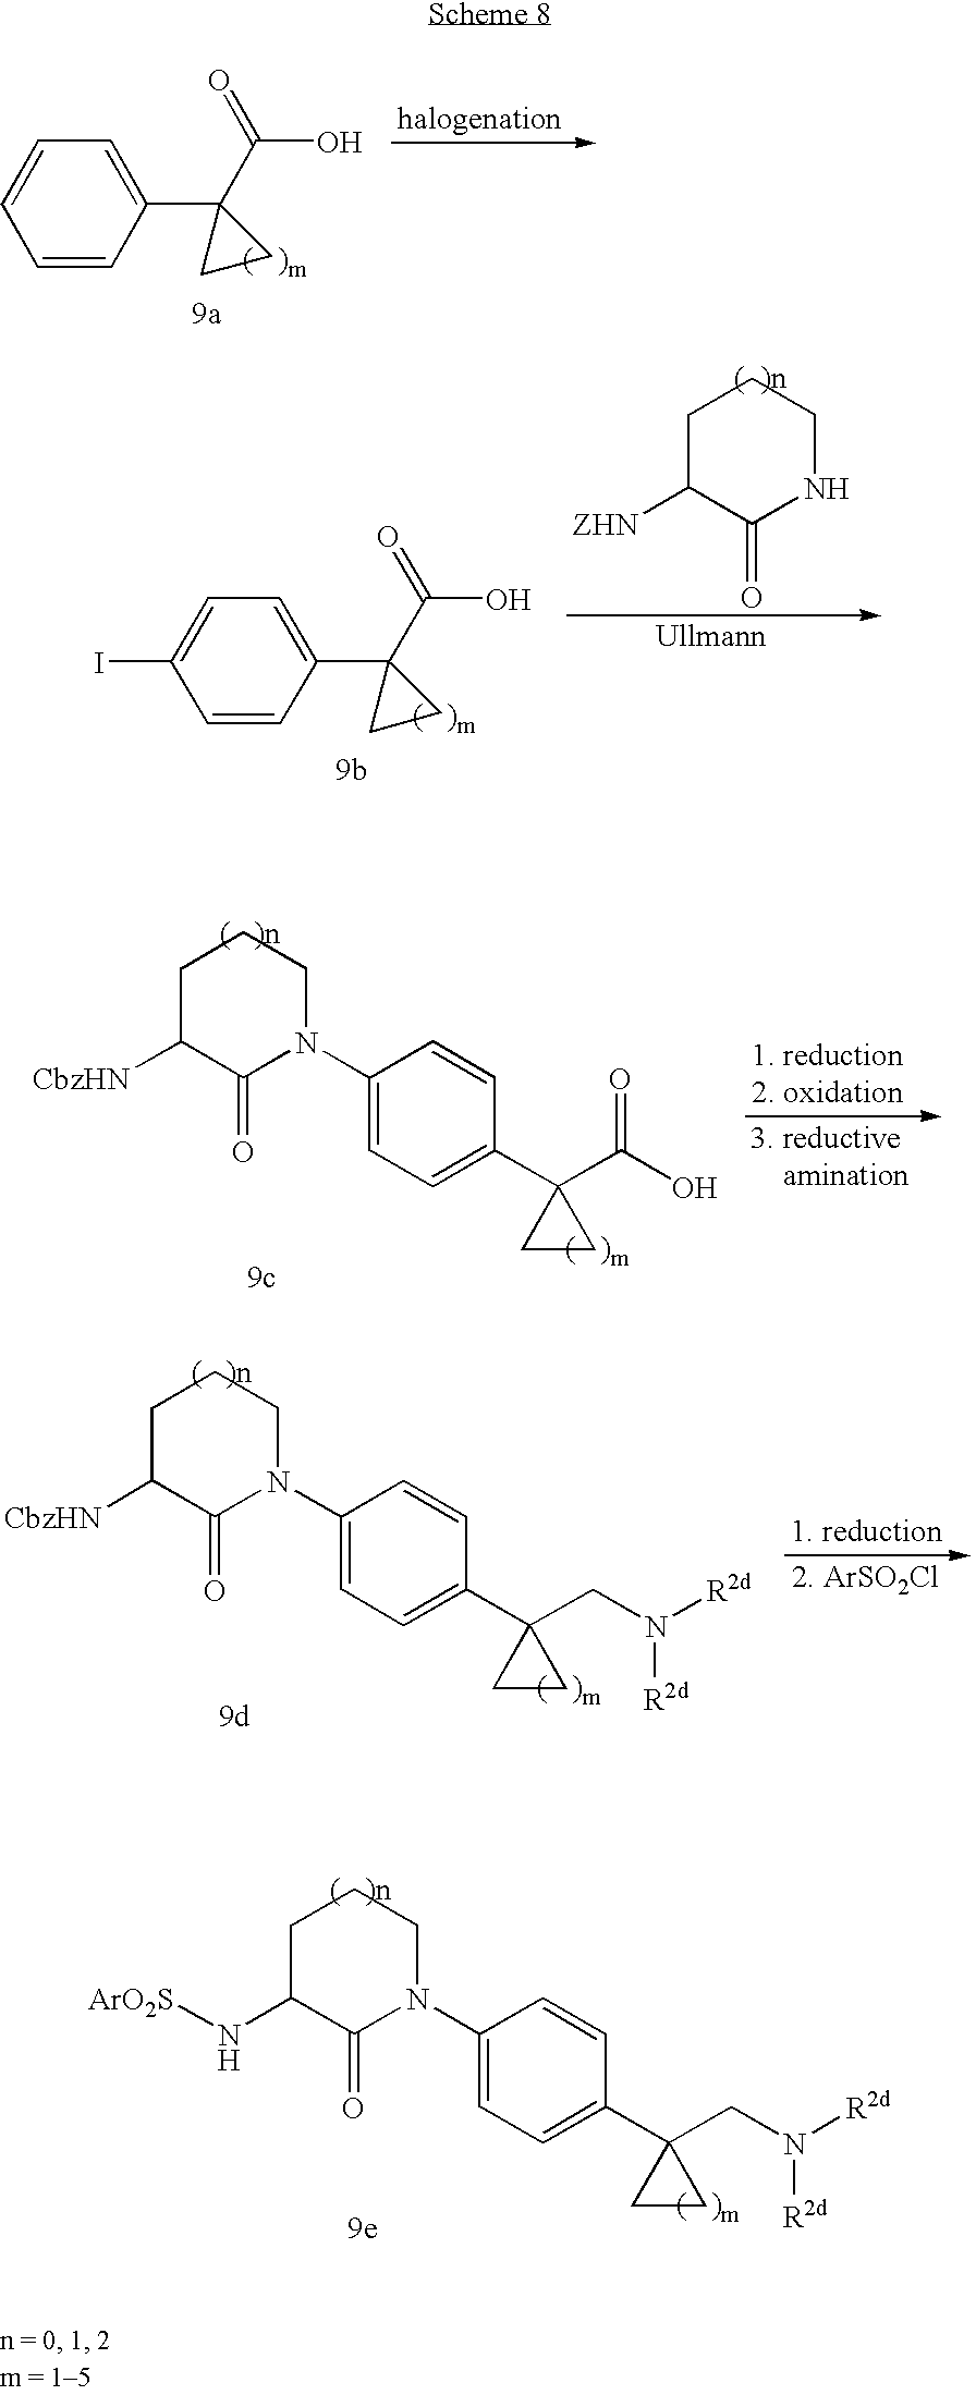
C1=CC(C2(C(O)=O)CC2)=CC=C1.C1C([ZHN])C(=O)NCC1.C1=CC(C2(C(O)=O)CC2)=CC=C1I.C1C([CbzHN])C(=O)N(C2=CC=C(C3(C(O)=O)CC3)C=C2)CC1.C1C([CbzHN])C(=O)N(C2=CC=C(C3(CN([R2d])[R2d])CC3)C=C2)CC1.C1C(N[ArO2S])C(=O)N(C2=CC=C(C3(CN([R2d])[R2d])CC3)C=C2)CC1
